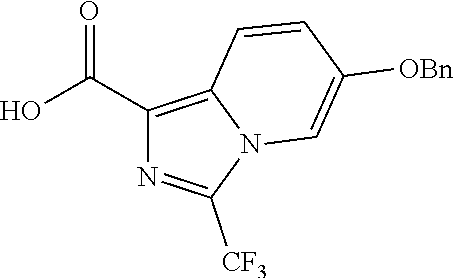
OC(=O)C1=C2N(C([CF3])=N1)C=C([OBn])C=C2
